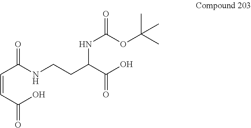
C(C(NCCC(C(O)=O)NC(OC(C)(C)C)=O)=O)=CC(=O)O
